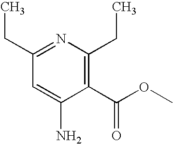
C1(CC)=NC(CC)=C(C(OC)=O)C(N)=C1
